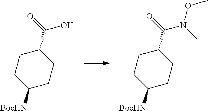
C1(C(=O)O)CCC([BocHN])CC1.C1(C(=O)N(C)OC)CCC([BocHN])CC1
